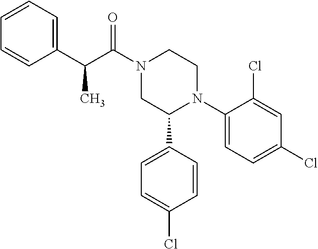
C1(C(C(N2CC(C3=CC=C(Cl)C=C3)N(C3=CC=C(Cl)C=C3Cl)CC2)=O)C)=CC=CC=C1
